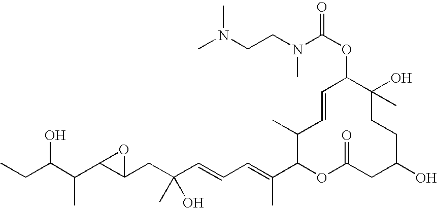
OC(C(C)C1C(CC(O)(C)C=CC=C(C)C2OC(=O)CC(O)CCC(C)(O)C(OC(N(CCN(C)C)C)=O)C=CC2C)O1)CC
